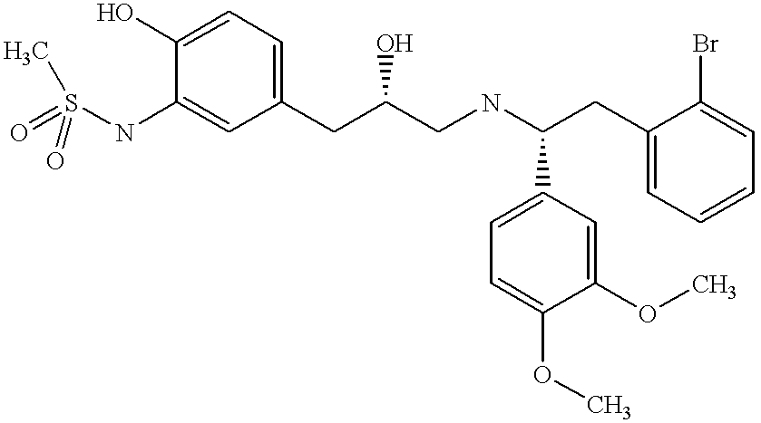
O=S(NC1=CC(CC(CNC(CC2=CC=CC=C2Br)C2=CC=C(OC)C(OC)=C2)O)=CC=C1O)(C)=O
